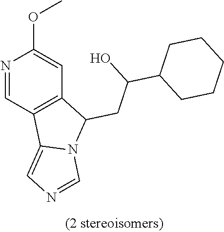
N1=CC2=C(C=C1OC)C(CC(O)C1CCCCC1)N1C2=CN=C1
